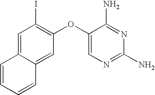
C1=C2C(=CC(OC3=CN=C(N)N=C3N)=C1I)C=CC=C2
